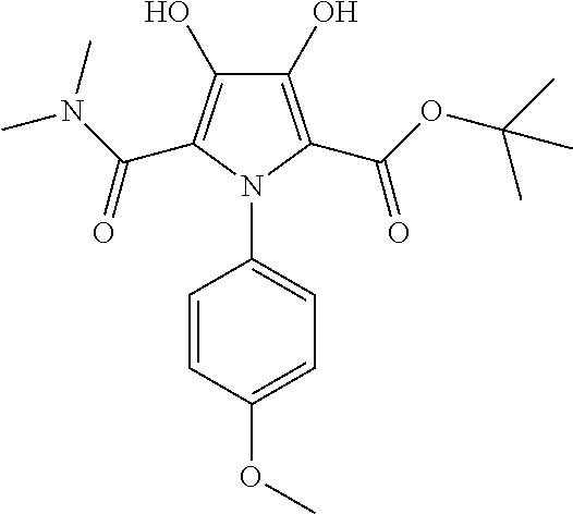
C1(O)=C(C(OC(C)(C)C)=O)N(C2=CC=C(OC)C=C2)C(C(N(C)C)=O)=C1O
